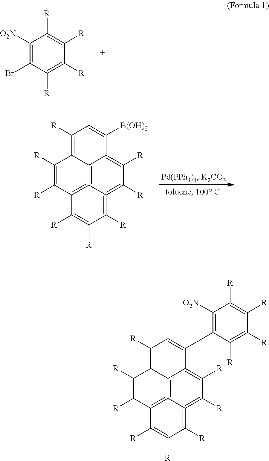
C1([O2N])=C(Br)C([R])=C([R])C([R])=C1[R].C12=C3=C4C([R])=C([R])C1=C([R])C=C([B(OH)2])C2=C([R])C([R])=C3=C([R])C([R])=C4[R].C12=C3=C4C([R])=C([R])C1=C([R])C=C(C1=C([O2N])C([R])=C([R])C([R])=C1[R])C2=C([R])C([R])=C3=C([R])C([R])=C4[R]
